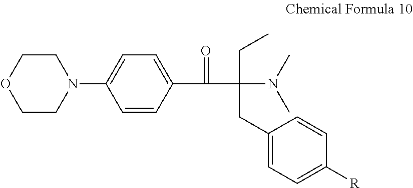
C1=CC(C(C(CC)(CC2=CC=C([R])C=C2)N(C)C)=O)=CC=C1N1CCOCC1
